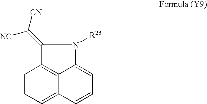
C12=C3C(=CC=CC3=CC=C1)N([R23])C2=C([NC])[CN]
